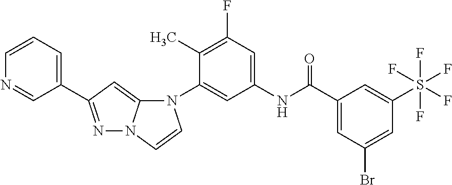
N1=C(C2=CC=CN=C2)C=C2N1C=CN2C1=CC(NC(C2=CC(Br)=CC(S(F)(F)(F)(F)F)=C2)=O)=CC(F)=C1C
